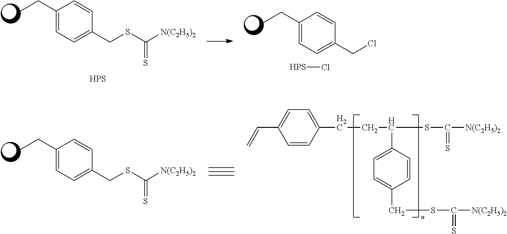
CCC1=CC=C(CSC([N(C2H5)2])=S)C=C1.[HPS].CCC1=CC=C(CCl)C=C1.[HPS]Cl.CCC1=CC=C(CSC([N(C2H5)2])=S)C=C1.C1=CC(CCC(SC([N(C2H5)2])=S)C2=CC=C(CSC([N(C2H5)2])=S)C=C2)=CC=C1C=C
